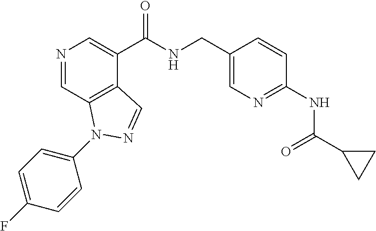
N1=CC2=C(C(C(NCC3=CN=C(NC(C4CC4)=O)C=C3)=O)=C1)C=NN2C1=CC=C(F)C=C1
